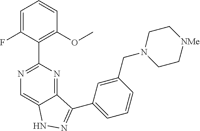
C1=C(F)C(C2=NC=C3C(=N2)C(C2=CC=CC(CN4CC[NMe]CC4)=C2)=NN3)=C(OC)C=C1
